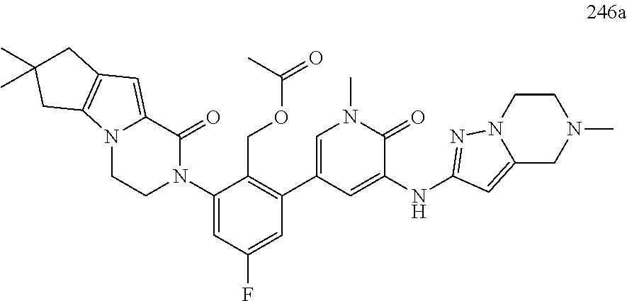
C1(N2C(=O)C3=CC4=C(N3CC2)CC(C)(C)C4)=CC(F)=CC(C2=CN(C)C(=O)C(NC3=NN4C(=C3)CN(C)CC4)=C2)=C1COC(=O)C
